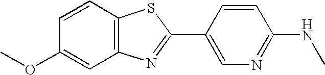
C1=CC2=C(C=C1OC)N=C(C1=CN=C(NC)C=C1)S2
